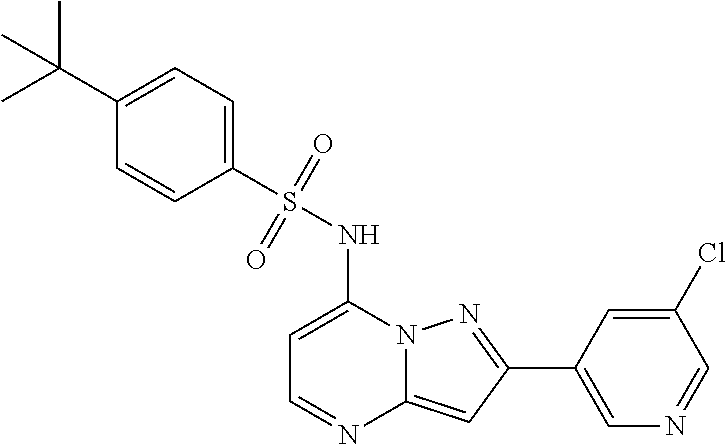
C1=C(NS(C2=CC=C(C(C)(C)C)C=C2)(=O)=O)N2C(=CC(C3=CN=CC(Cl)=C3)=N2)N=C1
